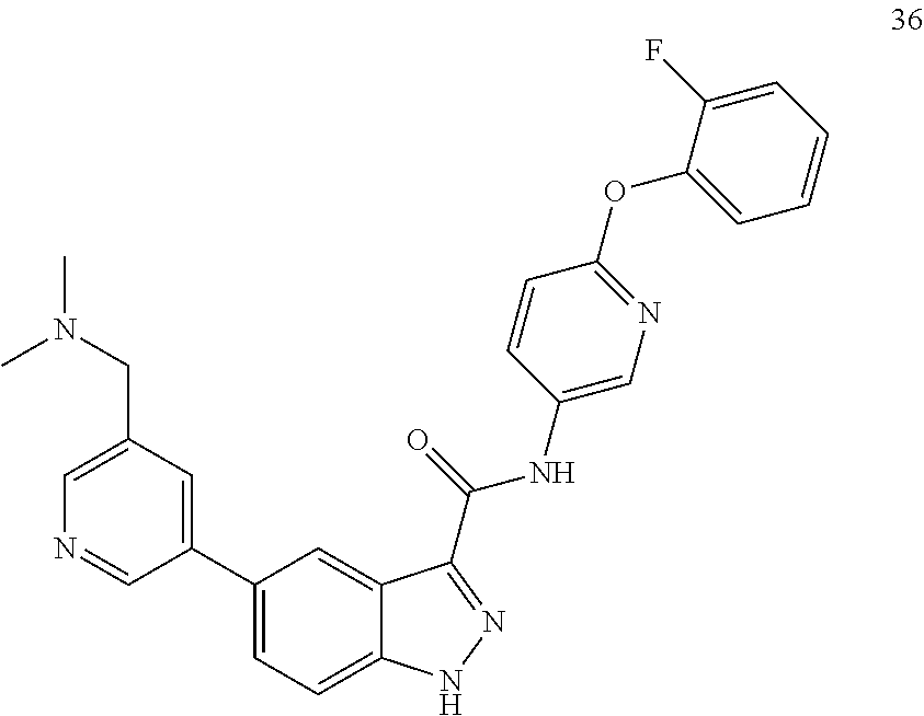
C1(CN(C)C)=CN=CC(C2=CC=C3C(=C2)C(C(NC2=CN=C(OC4=CC=CC=C4F)C=C2)=O)=NN3)=C1
